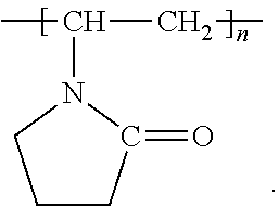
C(N1CCCC1=O)(C)CC
